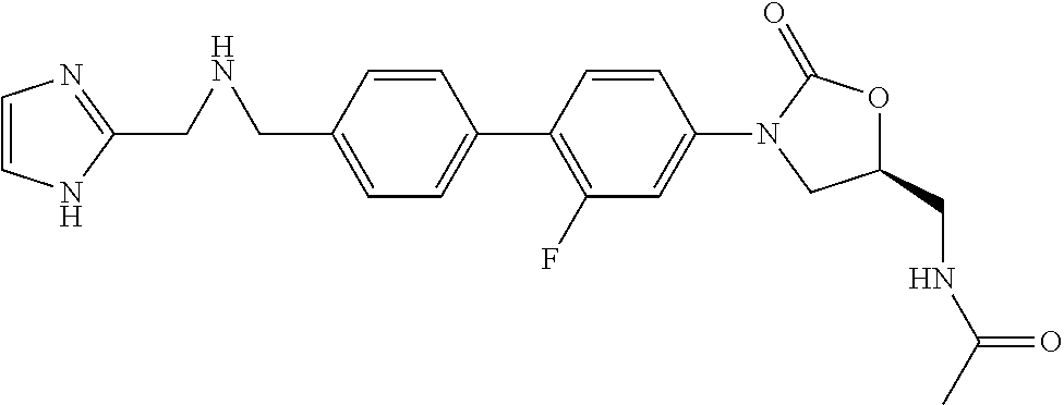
C1(CNCC2=NC=CN2)=CC=C(C2=C(F)C=C(N3C(=O)OC(CNC(C)=O)C3)C=C2)C=C1
